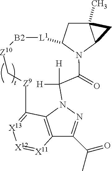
C12(C)CC3N(C1C2)C(=O)C([H])([H])N1N=C(C(C)=O)C2=C1C(=[X13][X12]=[X11]2)[Z9]C[Z10][B2][L1]3
